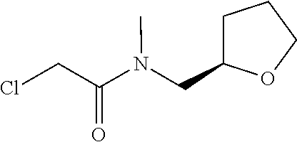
ClCC(N(CC1CCCO1)C)=O
